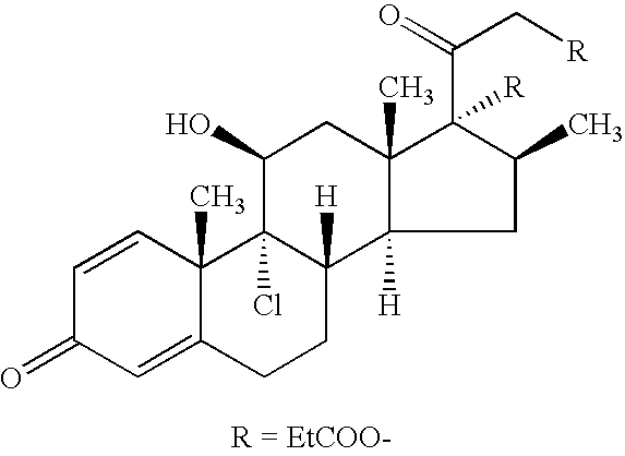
C1=CC2(C)C(=CC1=O)CCC1([H])C2(Cl)C(O)CC2(C)C1([H])CC(C)C2(C(=O)C[R])[R]
